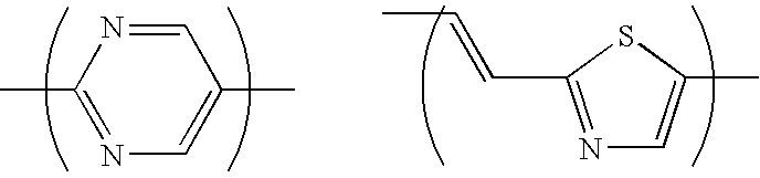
C1(C)=NC=C(C)C=N1.CC=CC1=NC=C(C)S1
